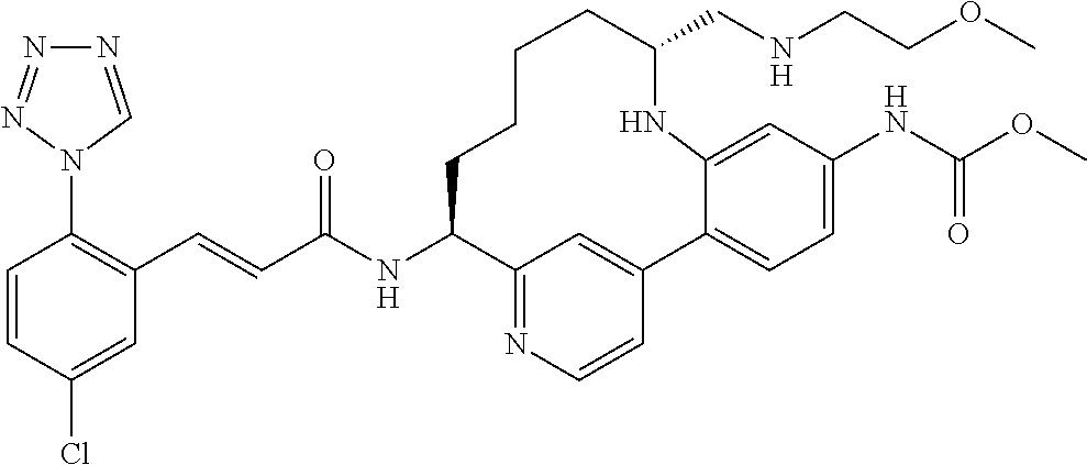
C1=CC(Cl)=CC(C=CC(NC2C3=NC=CC(=C3)C3=CC=C(NC(OC)=O)C=C3NC(CNCCOC)CCCC2)=O)=C1N1C=NN=N1
